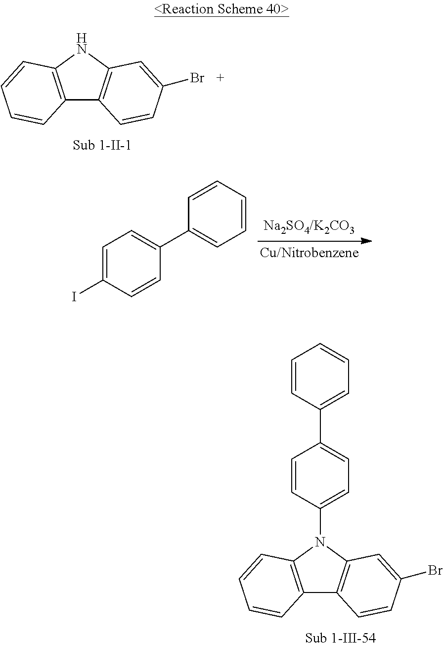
C12=C(NC3=C1C=CC(Br)=C3)C=CC=C2.C1(C2=CC=CC=C2)=CC=C(I)C=C1.C12=C(N(C3=CC=C(C4=CC=CC=C4)C=C3)C3=C1C=CC(Br)=C3)C=CC=C2
